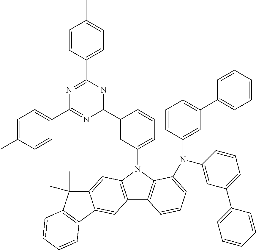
C1(C2=NC(C3=CC=C(C)C=C3)=NC(C3=CC=C(C)C=C3)=N2)=CC(N2C3=C(C4=C2C=C2C(=C4)C4=C(C2(C)C)C=CC=C4)C=CC=C3N(C2=CC(C3=CC=CC=C3)=CC=C2)C2=CC(C3=CC=CC=C3)=CC=C2)=CC=C1
